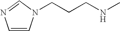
C1=CN(CCCNC)C=N1
